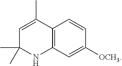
C1=C(C)C2=C(NC1(C)C)C=C([OCH3])C=C2
